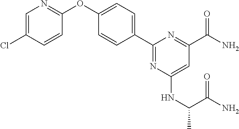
C1(C2=CC=C(OC3=NC=C(Cl)C=C3)C=C2)=NC(NC(C)C(N)=O)=CC(C(=O)N)=N1
